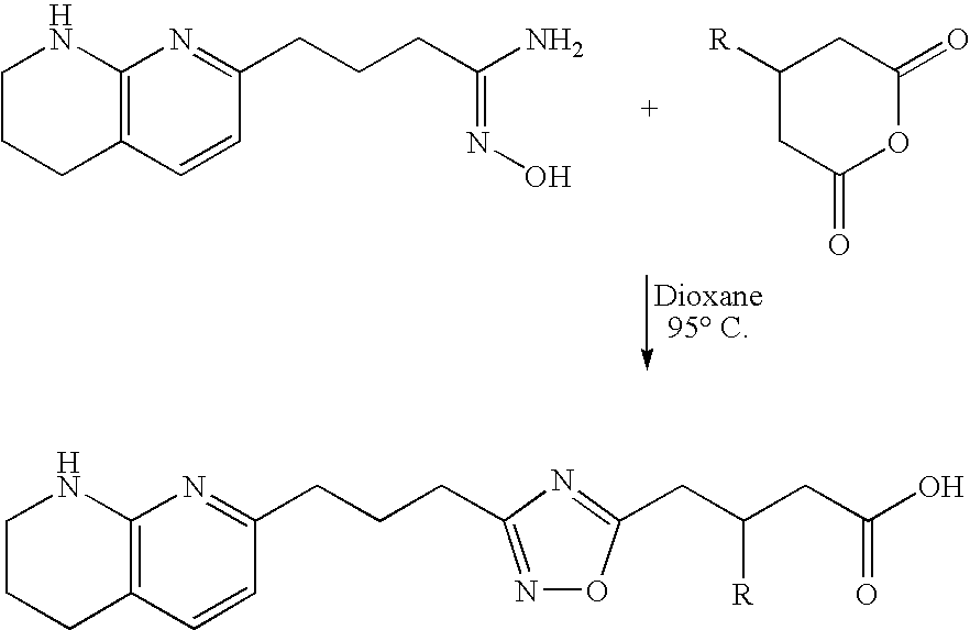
C1CCC2=C(N1)N=C(CCCC(N)=NO)C=C2.C1([R])CC(=O)OC(=O)C1.C1CCC2=C(N1)N=C(CCCC1=NOC(CC(CC(O)=O)[R])=N1)C=C2
